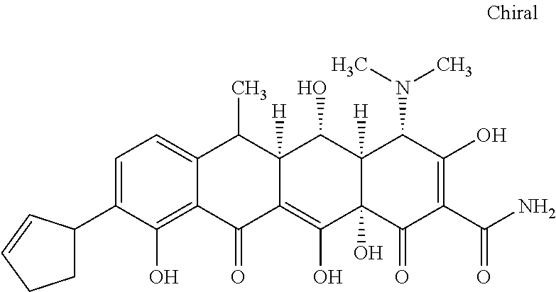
C1=C(C2CCC=C2)C(O)=C2C(=C1)C(C)C1([H])C(=C(O)C3(O)C([H])(C1O)C(N(C)C)C(O)=C(C(N)=O)C3=O)C2=O
